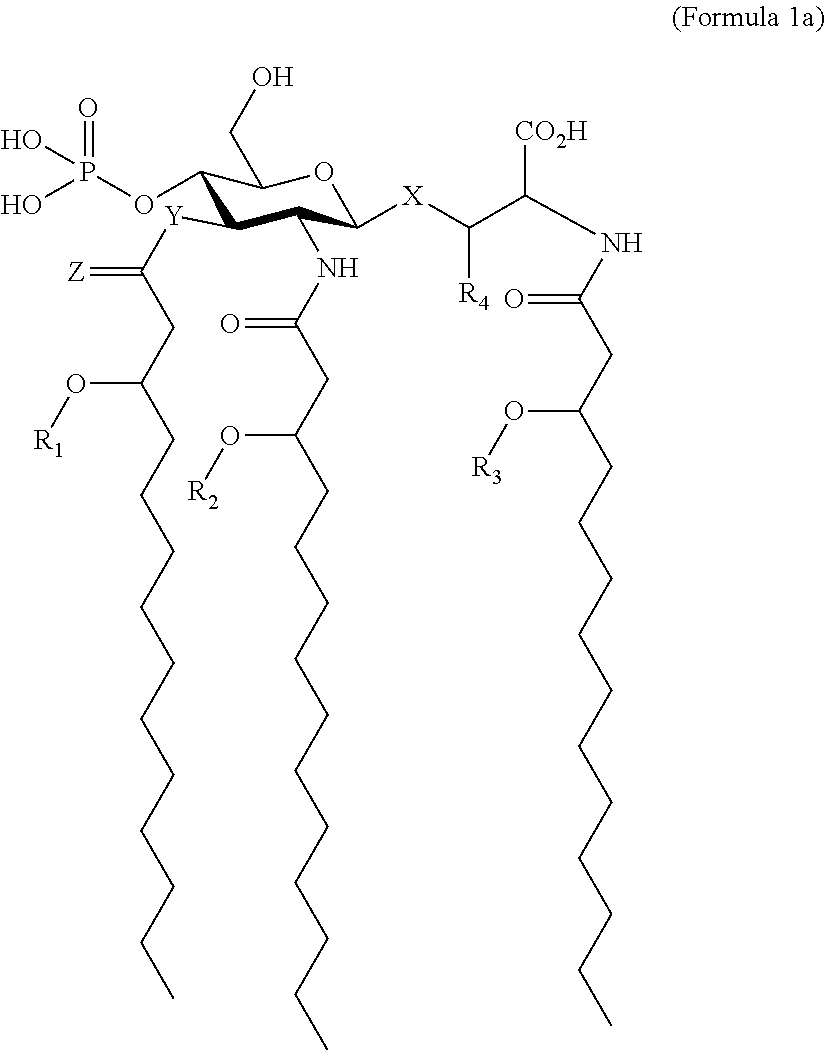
C1(OP(=O)(O)O)C([Y]C(=[Z])CC(CCCCCCCCCCC)O[R1])C(NC(CC(CCCCCCCCCCC)O[R2])=O)C([X]C(C(NC(CC(CCCCCCCCCCC)O[R3])=O)[CO2H])[R4])OC1CO
